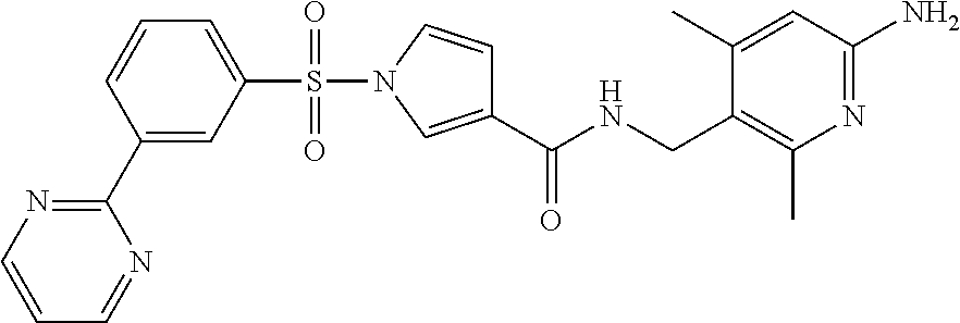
N1=C(N)C=C(C)C(CNC(C2=CN(S(=O)(=O)C3=CC=CC(C4=NC=CC=N4)=C3)C=C2)=O)=C1C
